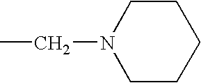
CCN1CCCCC1
